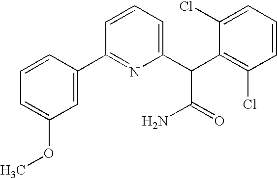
C1=C(OC)C=C(C2=NC(C(C3=C(Cl)C=CC=C3Cl)C(=O)N)=CC=C2)C=C1
